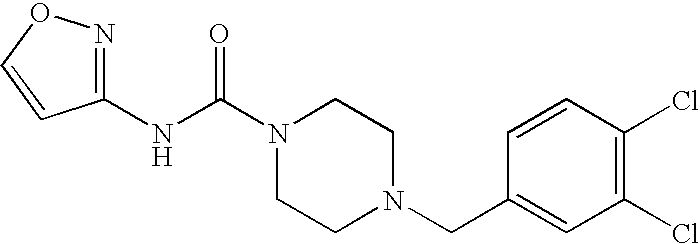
N(C(N1CCN(CC2=CC(Cl)=C(Cl)C=C2)CC1)=O)C1=NOC=C1
